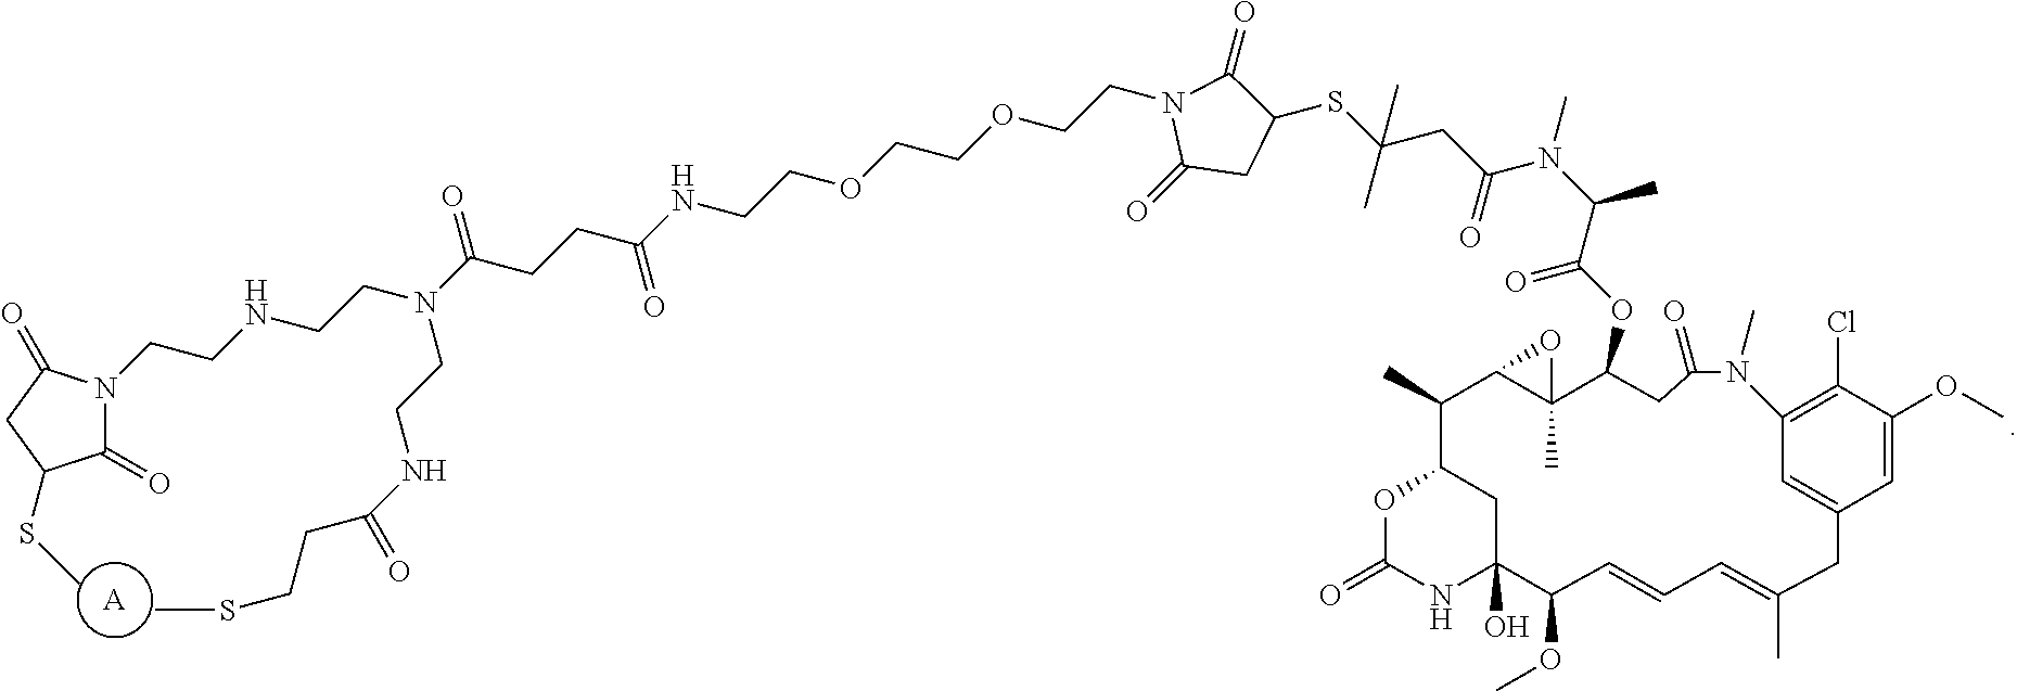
[A].N(C(CCC(NCCOCCOCCN1C(=O)CC(SC(CC(N(C(C(OC2C3(C)C(C(C)C4OC(=O)NC(O)(C4)C(OC)C=CC=C(C)CC4=CC(=C(Cl)C(OC)=C4)N(C)C(=O)C2)O3)=O)C)C)=O)(C)C)C1=O)=O)=O)(CCNCCN1C(=O)C(SC)CC1=O)CCNC(=O)CCSC
